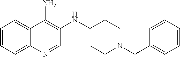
C1=CC=C2C(=C1)C(N)=C(NC1CCN(CC3=CC=CC=C3)CC1)C=N2
